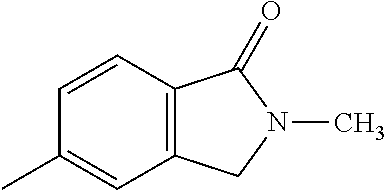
C12=C(C(=O)N(C)C1)C=CC(C)=C2
